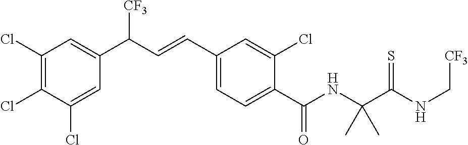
C1(Cl)=C(Cl)C(Cl)=CC(C(C=CC2=CC=C(C(NC(C(NC[CF3])=S)(C)C)=O)C(Cl)=C2)[CF3])=C1
